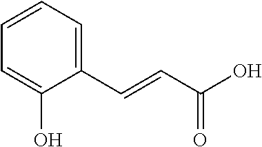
C1(C=CC(O)=O)=CC=CC=C1O
